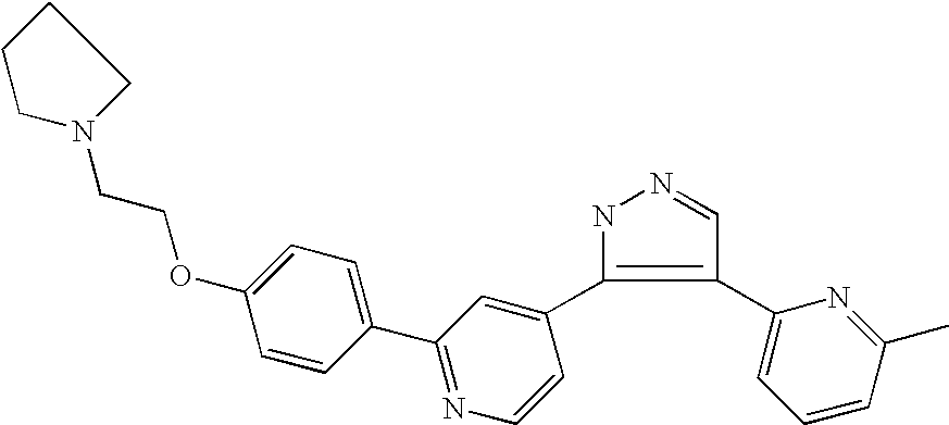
N1C(C2=CC(C3=CC=C(OCCN4CCCC4)C=C3)=NC=C2)=C(C2=CC=CC(C)=N2)C=N1
